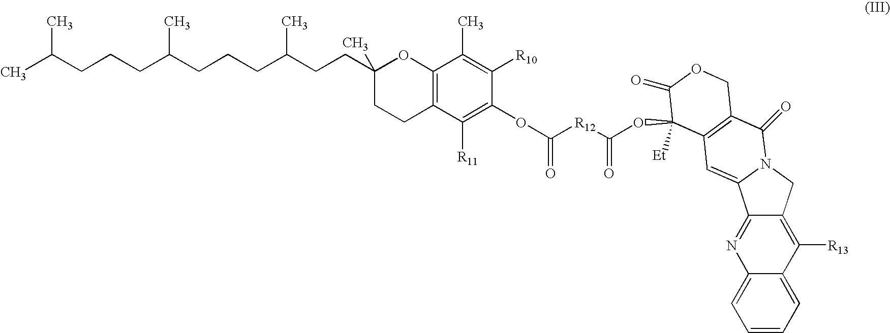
CC(C)CCCC(CCCC(CCC1(C)CCC2=C(O1)C(C)=C([R10])C(OC(=O)[R12]C(=O)OC1([Et])C3=C(C(=O)N4CC5=C([R13])C6=CC=CC=C6N=C5C4=C3)COC1=O)=C2[R11])C)C
